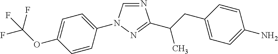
N1=CN(C2=CC=C(OC(F)(F)F)C=C2)N=C1C(CC1=CC=C(N)C=C1)C
